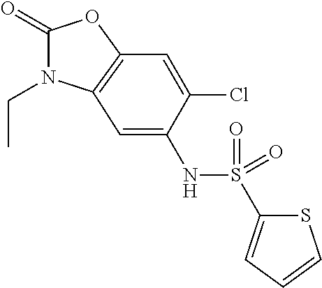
C1(=O)N(CC)C2=C(O1)C=C(Cl)C(NS(C1=CC=CS1)(=O)=O)=C2
